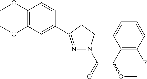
C1(OC)=C(OC)C=C(C2=NN(C(=O)C(C3=C(F)C=CC=C3)OC)CC2)C=C1
